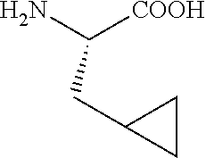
C(CC1CC1)([COOH])N
